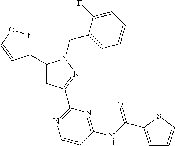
C1(C2=NOC=C2)=CC(C2=NC=CC(NC(=O)C3=CC=CS3)=N2)=NN1CC1=CC=CC=C1F
